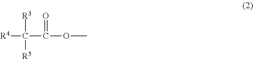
[R4]C(C(=O)OC)([R3])[R5]
